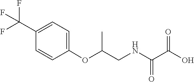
C1=CC(OC(CNC(C(O)=O)=O)C)=CC=C1C(F)(F)F
